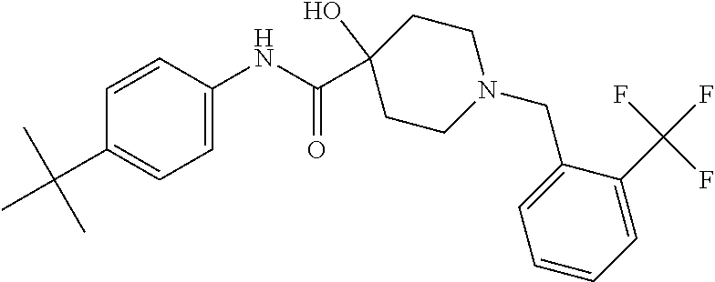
CC(C)(C)C1=CC=C(NC(C2(O)CCN(CC3=CC=CC=C3C(F)(F)F)CC2)=O)C=C1
